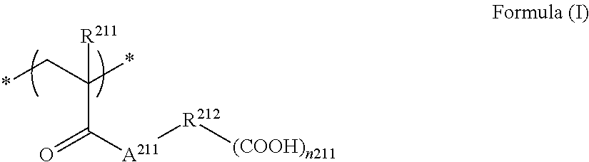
C(C*)([R211])(C([A211][R212][(COOH)n211])=O)*
